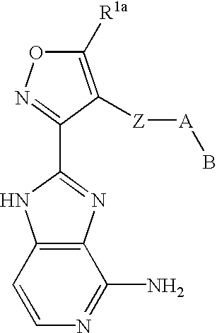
C1([R1a])=C([Z][A]B)C(C2=NC3=C(N2)C=CN=C3N)=NO1
